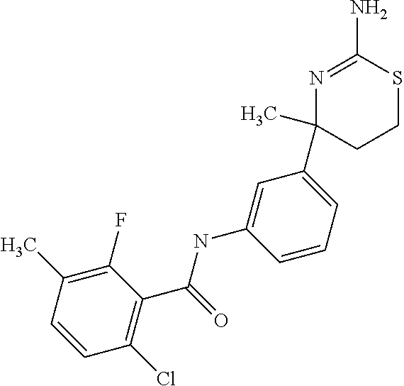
N1=C(N)SCCC1(C1=CC=CC(NC(C2=C(Cl)C=CC(C)=C2F)=O)=C1)C
